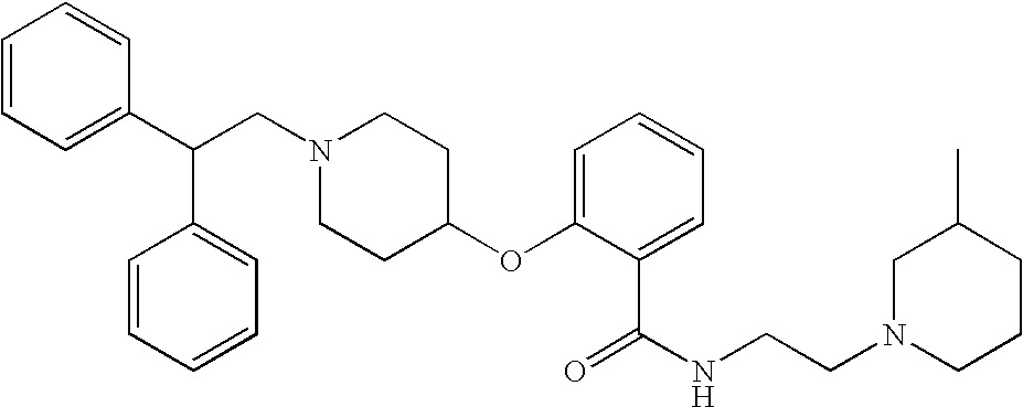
N1(CC(C2=CC=CC=C2)C2=CC=CC=C2)CCC(OC2=CC=CC=C2C(=O)NCCN2CCCC(C)C2)CC1
